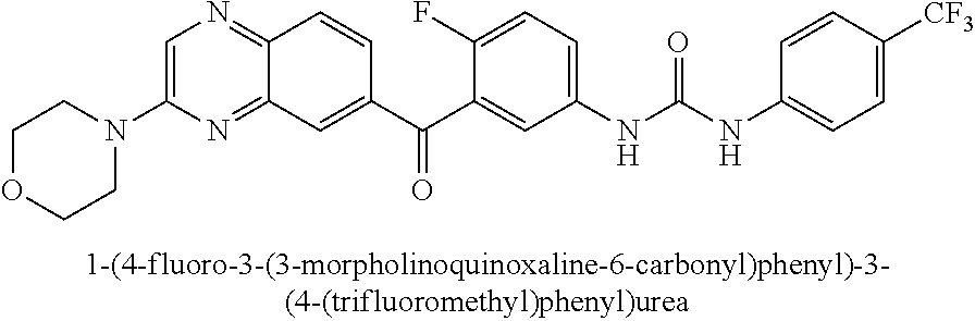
C1=C(N2CCOCC2)N=C2C(=N1)C=CC(C(C1=CC(NC(NC3=CC=C([CF3])C=C3)=O)=CC=C1F)=O)=C2
